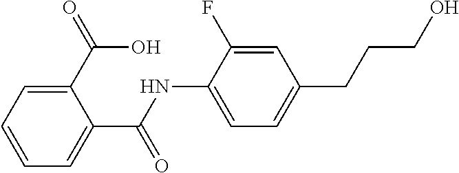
C1(NC(C2=CC=CC=C2C(O)=O)=O)=CC=C(CCCO)C=C1F
